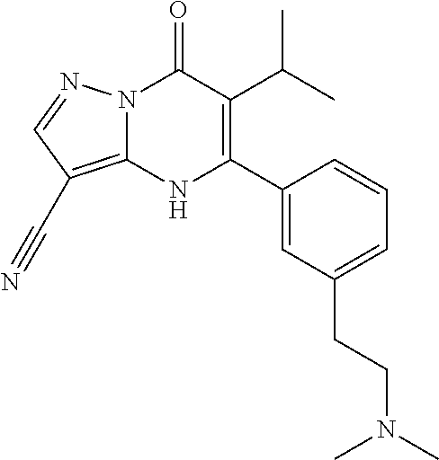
N12C(=C(C#N)C=N1)NC(C1=CC(CCN(C)C)=CC=C1)=C(C(C)C)C2=O
